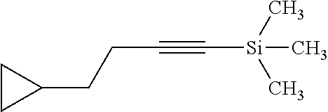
C([Si](C)(C)C)#CCCC1CC1
